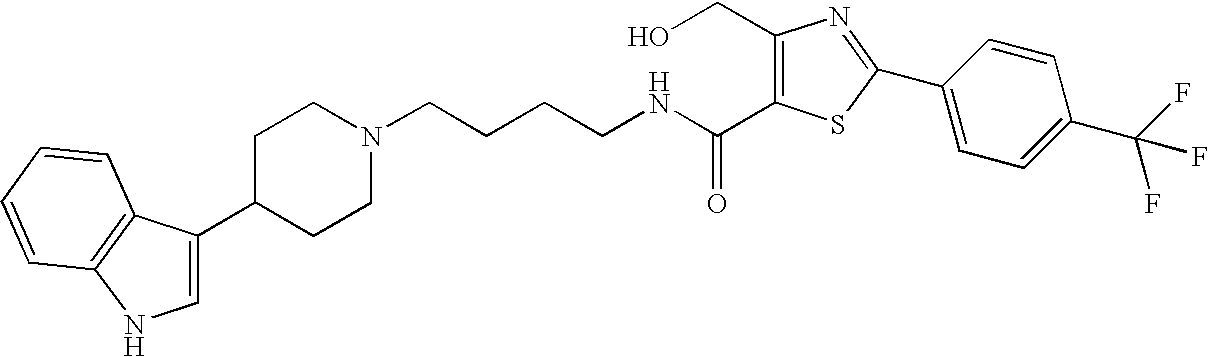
C1(C2=CNC3=C2C=CC=C3)CCN(CCCCNC(=O)C2=C(CO)N=C(C3=CC=C(C(F)(F)F)C=C3)S2)CC1
